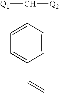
[Q1]C([Q2])C1=CC=C(C=C)C=C1
